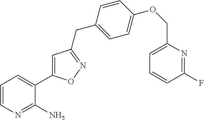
C1=CN=C(N)C(C2=CC(CC3=CC=C(OCC4=CC=CC(F)=N4)C=C3)=NO2)=C1
